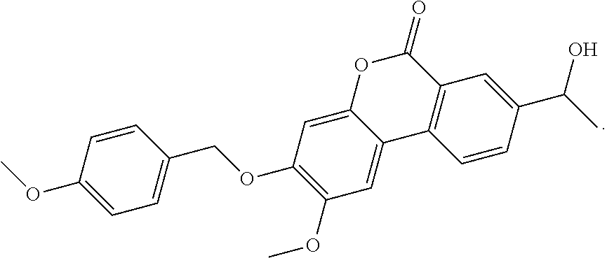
C1=C(COC2=C(OC)C=C3C(=C2)OC(=O)C2=C3C=CC(C(C)O)=C2)C=CC(OC)=C1
